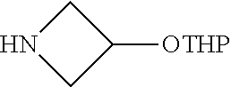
N1CC([OTHP])C1
